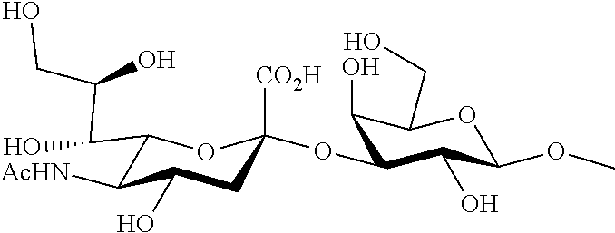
C1(OC2([CO2H])CC(O)C([AcHN])C(C(O)C(CO)O)O2)C(O)C(OC)OC(CO)C1O
